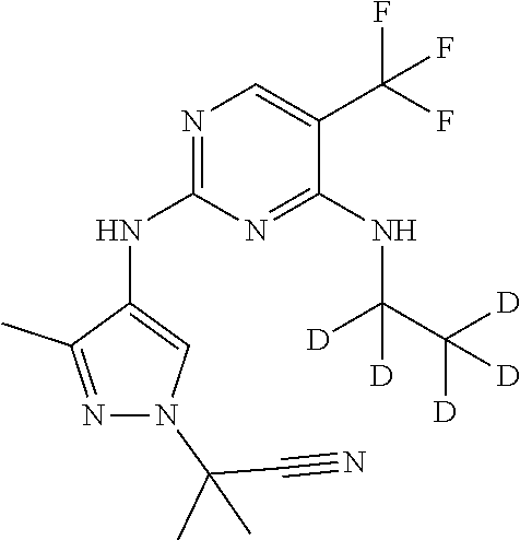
N1=C(NC2=CN(C(C#N)(C)C)N=C2C)N=C(NC([D])(C([D])([D])[D])[D])C(C(F)(F)F)=C1
